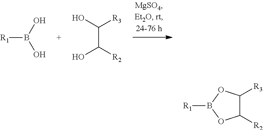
[R1]B(O)O.C(C([R2])O)([R3])O.C1([R2])C([R3])OB([R1])O1
